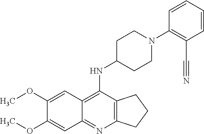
C1(OC)=CC2=C(NC3CCN(C4=C(C#N)C=CC=C4)CC3)C3=C(N=C2C=C1OC)CCC3
